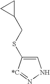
C1=C(SCC2CC2)[*C]=NN1
